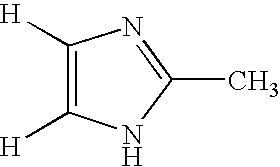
C1([H])=C([H])NC(C)=N1
